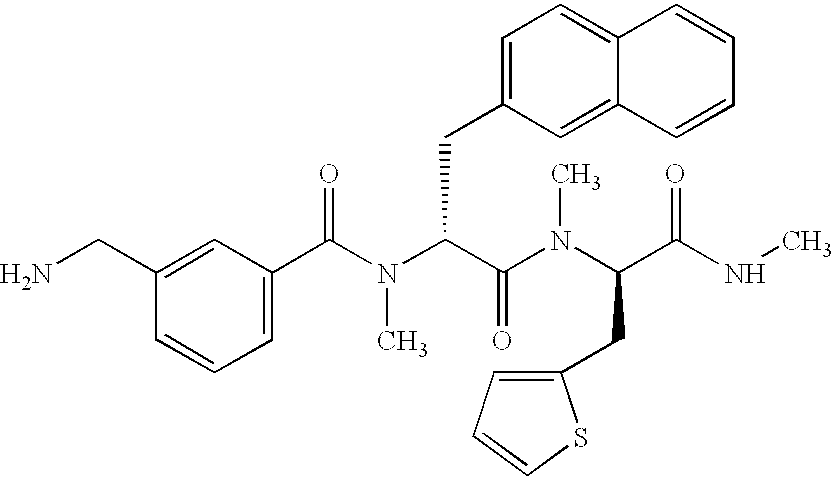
C1(C(N(C(C(N(C)C(CC2=CC=CS2)C(NC)=O)=O)CC2=CC=C3C(=C2)C=CC=C3)C)=O)=CC=CC(CN)=C1
